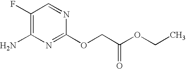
C1(F)=C(N)N=C(OCC(OCC)=O)N=C1
